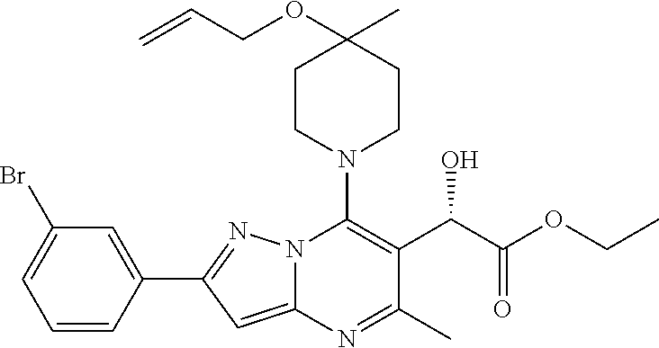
C1=CC(C2=NN3C(=C2)N=C(C)C(C(C(OCC)=O)O)=C3N2CCC(C)(OCC=C)CC2)=CC(Br)=C1
